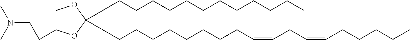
C(CCCCCCCCCCC)C1(CCCCCCCCC=CCC=CCCCCC)OCC(CCN(C)C)O1
